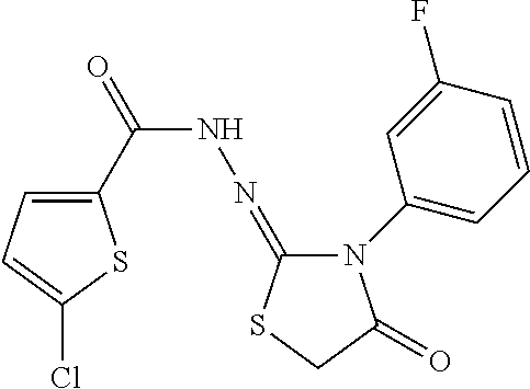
C1(C(=O)NN=C2N(C3=CC=CC(F)=C3)C(=O)CS2)=CC=C(Cl)S1
